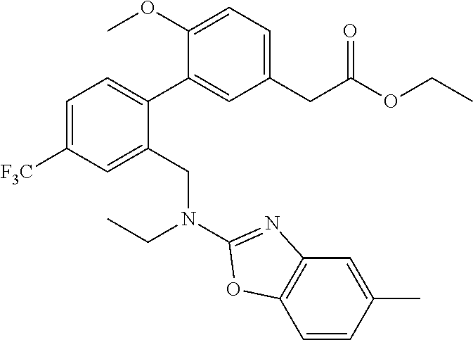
C1=C([F3C])C=C(CN(CC)C2=NC3=C(C=CC(C)=C3)O2)C(C2=CC(CC(OCC)=O)=CC=C2OC)=C1
